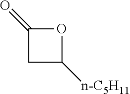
O1C(=O)CC1[n-C5H11]
